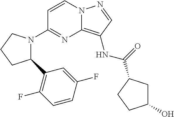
C1=CN2C(=C(NC(=O)C3CC(O)CC3)C=N2)N=C1N1C(C2=C(F)C=CC(F)=C2)CCC1
